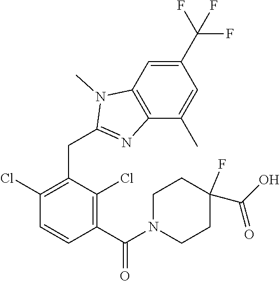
C1(Cl)=C(CC2=NC3=C(N2C)C=C(C(F)(F)F)C=C3C)C(Cl)=C(C(=O)N2CCC(C(O)=O)(F)CC2)C=C1
